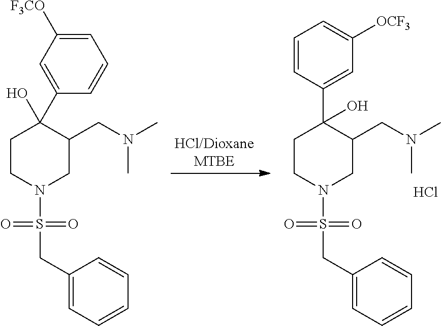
Cl.C1(O)(C2=CC([OCF3])=CC=C2)CCN(S(=O)(=O)CC2=CC=CC=C2)CC1CN(C)C.C1=C([F3CO])C=C(C2(O)CCN(S(=O)(=O)CC3=CC=CC=C3)CC2CN(C)C)C=C1
